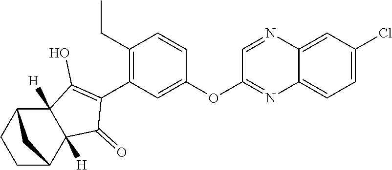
C1(=O)C(C2=C(CC)C=CC(OC3=NC4=CC=C(Cl)C=C4N=C3)=C2)=C(O)C2([H])C1([H])C1CC2CC1
